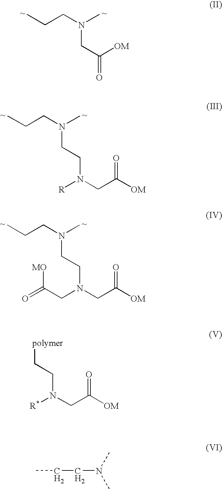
N(CC(=O)[OM])(CCC)C.[R]N(CC([OM])=O)CCN(CCC)C.C(N(CC([OM])=O)CCN(CCC)C)C(=O)[MO].[R*]N(CC([OM])=O)CC[polymer].CCCN(C)C
